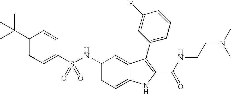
N(C1=CC=C2C(=C1)C(C1=CC=CC(F)=C1)=C(C(NCCN(C)C)=O)N2)S(C1=CC=C(C(C)(C)C)C=C1)(=O)=O
